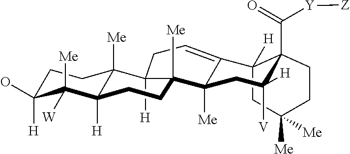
C1C([H])(O)C([Me])([W])C2([H])C([Me])(C1)C1([H])C([Me])(C3([Me])C(=CC1)C1([H])CC([Me])([Me])CCC1(C(=O)[Y][Z])C([H])([V])C3)CC2
